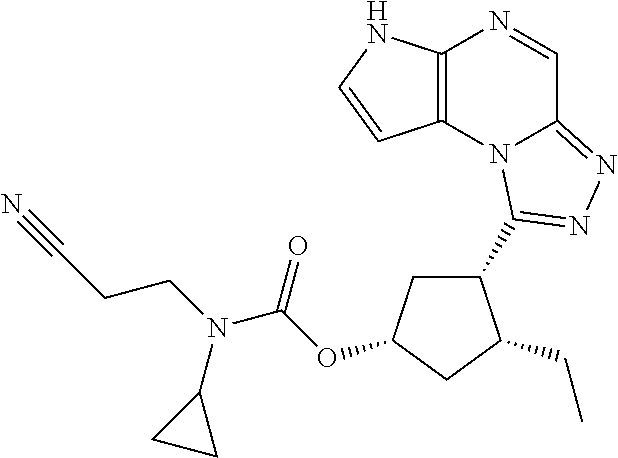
C12=C(N3C(=NN=C3C3CC(OC(N(CCC#N)C4CC4)=O)CC3CC)C=N1)C=CN2
